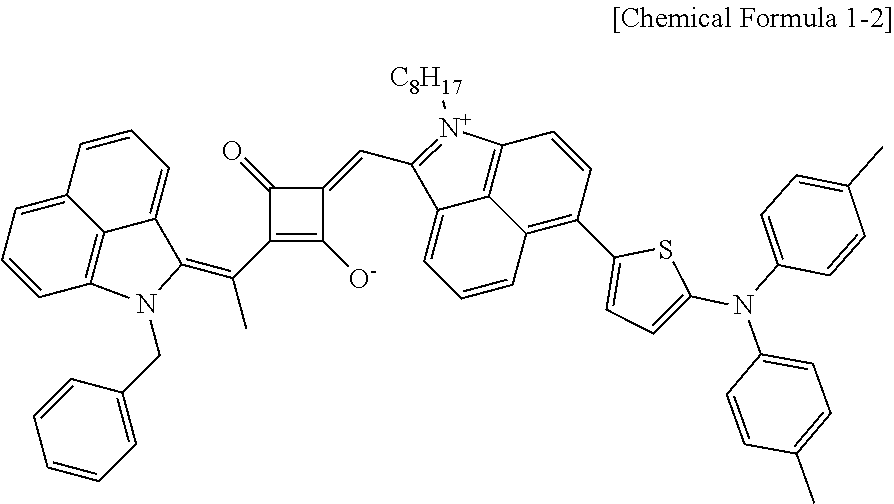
C1(C(C)=C2C3=CC=CC4=CC=CC(=C43)N2CC2=CC=CC=C2)=C([O-])C(=CC2=[N+]([C8H17])C3=C4C(=C(C5=CC=C(N(C6=CC=C(C)C=C6)C6=CC=C(C)C=C6)S5)C=C3)C=CC=C42)C1=O
